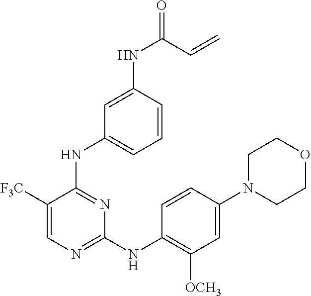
C1OCCN(C2=CC([OCH3])=C(NC3=NC=C([F3C])C(NC4=CC=CC(NC(=O)C=C)=C4)=N3)C=C2)C1
